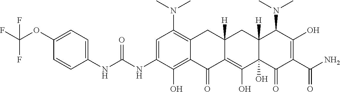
C1=C(NC(NC2=CC=C(OC(F)(F)F)C=C2)=O)C(O)=C2C(=C1N(C)C)CC1([H])C(=C(O)C3(O)C([H])(C1)C(N(C)C)C(O)=C(C(N)=O)C3=O)C2=O
